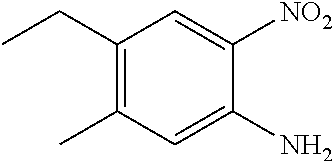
C1(CC)=C(C)C=C(N)C([NO2])=C1
